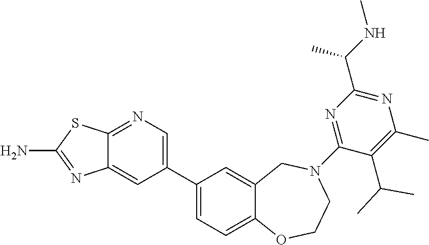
C12=NC=C(C3=CC=C4C(=C3)CN(C3=NC(C(NC)C)=NC(C)=C3C(C)C)CCO4)C=C1N=C(N)S2
